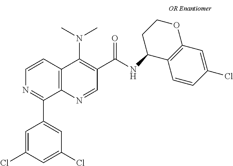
C12=C(N=CC(C(=O)NC3C4=C(OCC3)C=C(Cl)C=C4)=C1N(C)C)C(C1=CC(Cl)=CC(Cl)=C1)=NC=C2
